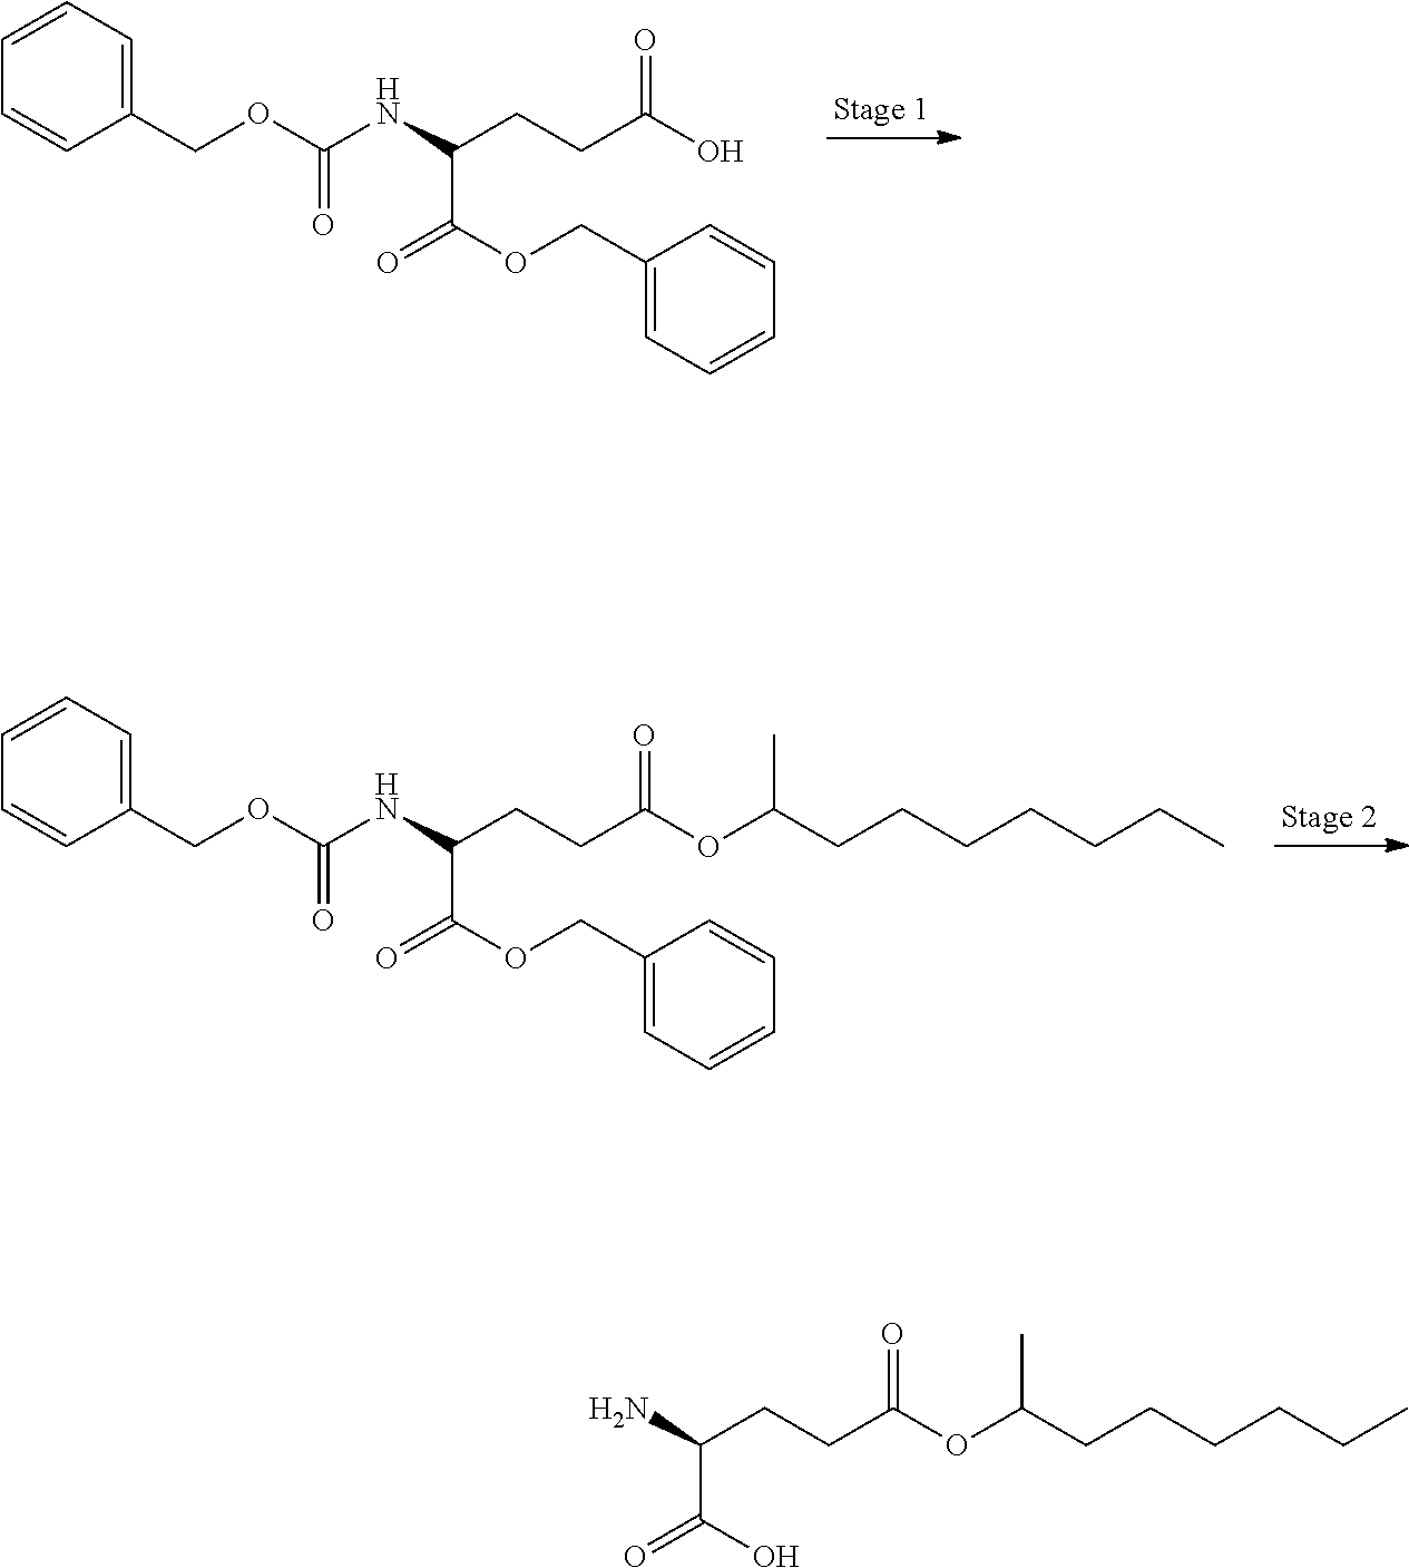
C1(COC(NC(CCC(O)=O)C(=O)OCC2=CC=CC=C2)=O)=CC=CC=C1.C1(COC(NC(CCC(OC(CCCCCCC)C)=O)C(=O)OCC2=CC=CC=C2)=O)=CC=CC=C1.NC(CCC(OC(CCCCCC)C)=O)C(=O)O
